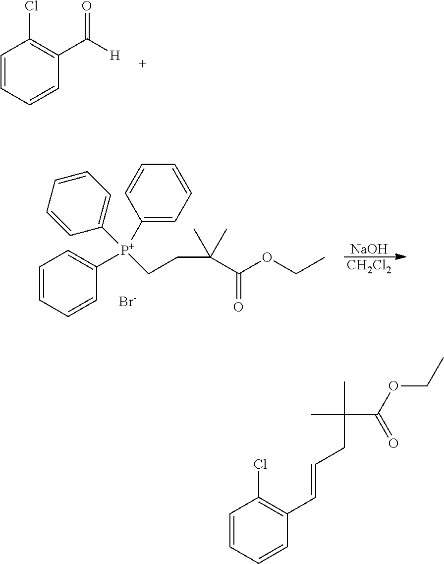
C1=CC=CC(C([H])=O)=C1Cl.C1=CC=CC([P+](CCC(C(OCC)=O)(C)C)(C2=CC=CC=C2)C2=CC=CC=C2)=C1.[NaOH].[CH2Cl2].[Br-].C1=CC=CC(C=CCC(C(=O)OCC)(C)C)=C1Cl
